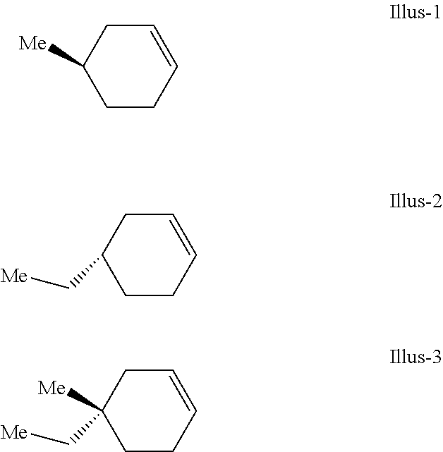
C1=CCCC([Me])C1.C1=CCCC(C[Me])C1.C1=CCCC(C[Me])([Me])C1
